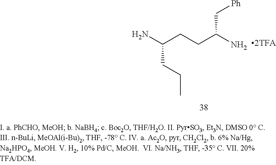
NC(CCC(N)C[Ph])CCC
